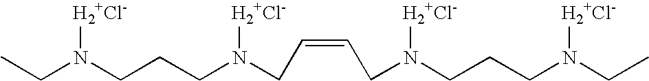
C(CN(CCCN(CC)[H2+Cl-])[H2+Cl-])=CCN(CCCN(CC)[H2+Cl-])[H2+Cl-]
